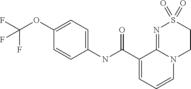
C1(NC(C2=CC=CN3C2=NS(=O)(=O)CC3)=O)=CC=C(OC(F)(F)F)C=C1
